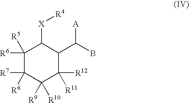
C1([R6])([R5])C([R7])([R6])C([R9])([R10])C([R12])([R11])C(C(B)[A])C1[X][R4]
